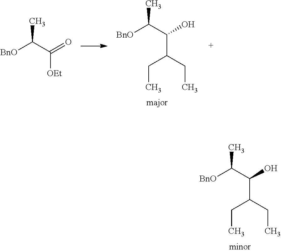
[BnO]C(C([OEt])=O)C.[BnO]C(C(C(CC)CC)O)C.[BnO]C(C(C(CC)CC)O)C
